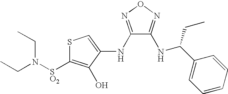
CCN(CC)[SO2]C1=C(O)C(NC2=NON=C2NC(C2=CC=CC=C2)CC)=CS1
